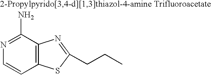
C1=CN=C(N)C2=C1SC(CCC)=N2
